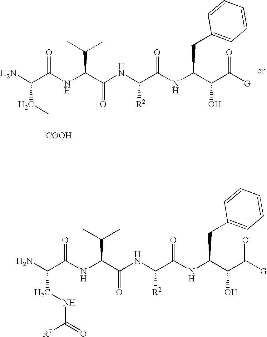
NC(C(NC(C(NC(C(NC(C(C([G])=O)O)CC1=CC=CC=C1)=O)[R2])=O)C(C)C)=O)CC[COOH].NC(C(NC(C(NC(C(NC(C(C([G])=O)O)CC1=CC=CC=C1)=O)[R2])=O)C(C)C)=O)CNC([R7])=O
